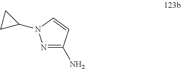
N1=C(N)C=CN1C1CC1
